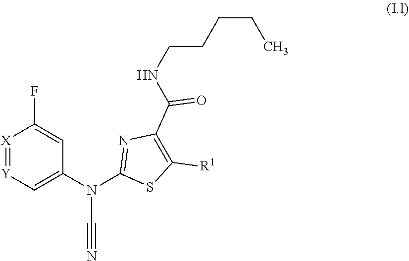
N(C#N)(C1=NC(C(NCCCCC)=O)=C([R1])S1)C1=C[Y]=[X]C(F)=C1
